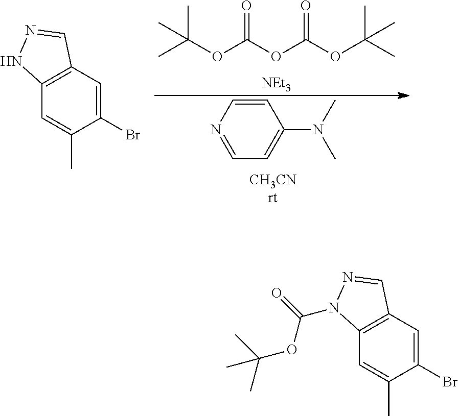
CC(OC(OC(OC(C)(C)C)=O)=O)(C)C.[NEt3].C1(Br)=CC2=C(C=C1C)NN=C2.C1=CN=CC=C1N(C)C.[CH3CNrt].C1(Br)=CC2=C(C=C1C)N(C(OC(C)(C)C)=O)N=C2
